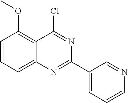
C1=CC=C2C(=C1OC)C(Cl)=NC(C1=CC=CN=C1)=N2
